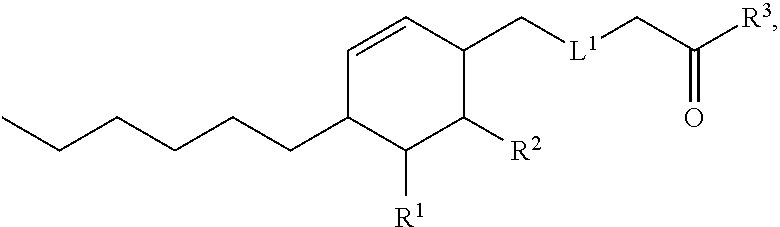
C(CCCCC1C([R1])C([R2])C(C[L1]CC([R3])=O)C=C1)C
